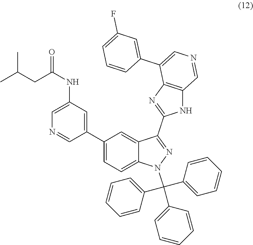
C1(C2=CC(NC(=O)CC(C)C)=CN=C2)=CC=C2C(=C1)C(C1=NC3=C(N1)C=NC=C3C1=CC(F)=CC=C1)=NN2C(C1=CC=CC=C1)(C1=CC=CC=C1)C1=CC=CC=C1
